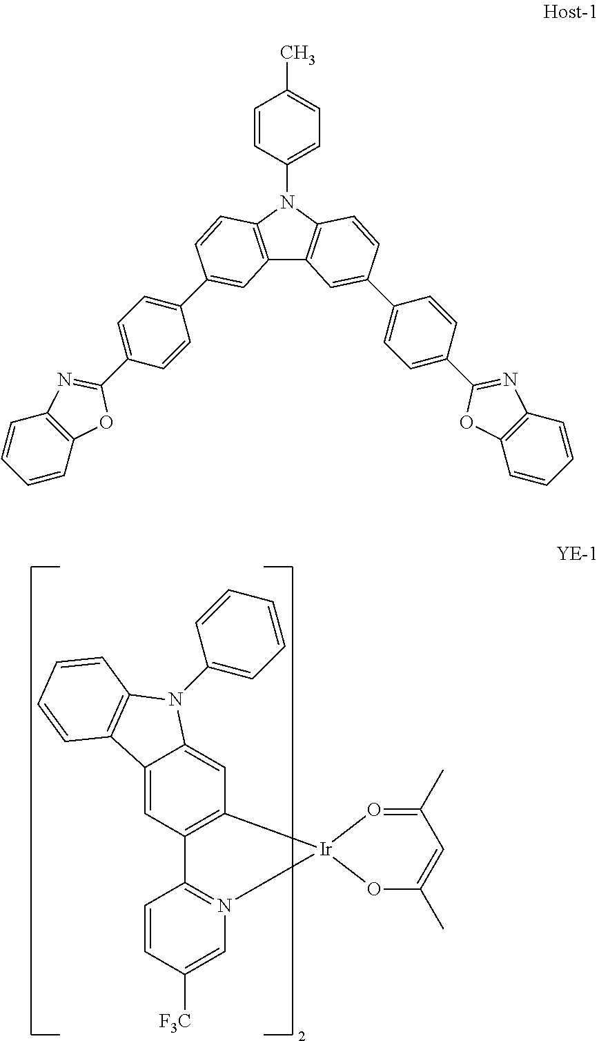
C12=CC3=C(C=C1N(C1=CC=CC=C1)C1=C2C=CC=C1)[Ir]1(N2=C3C=CC([F3C])=C2)O=C(C)C=C(C)O1.C1=CC(N2C3=C(C4=C2C=CC(C2=CC=C(C5=NC6=C(C=CC=C6)O5)C=C2)=C4)C=C(C2=CC=C(C4=NC5=C(C=CC=C5)O4)C=C2)C=C3)=CC=C1C
